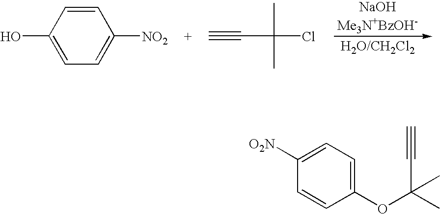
[NaOHMe3N+BzOH-].C1=CC(O)=CC=C1[NO2].C(Cl)(C)(C#C)C.C1(OC(C)(C#C)C)=CC=C([O2N])C=C1
